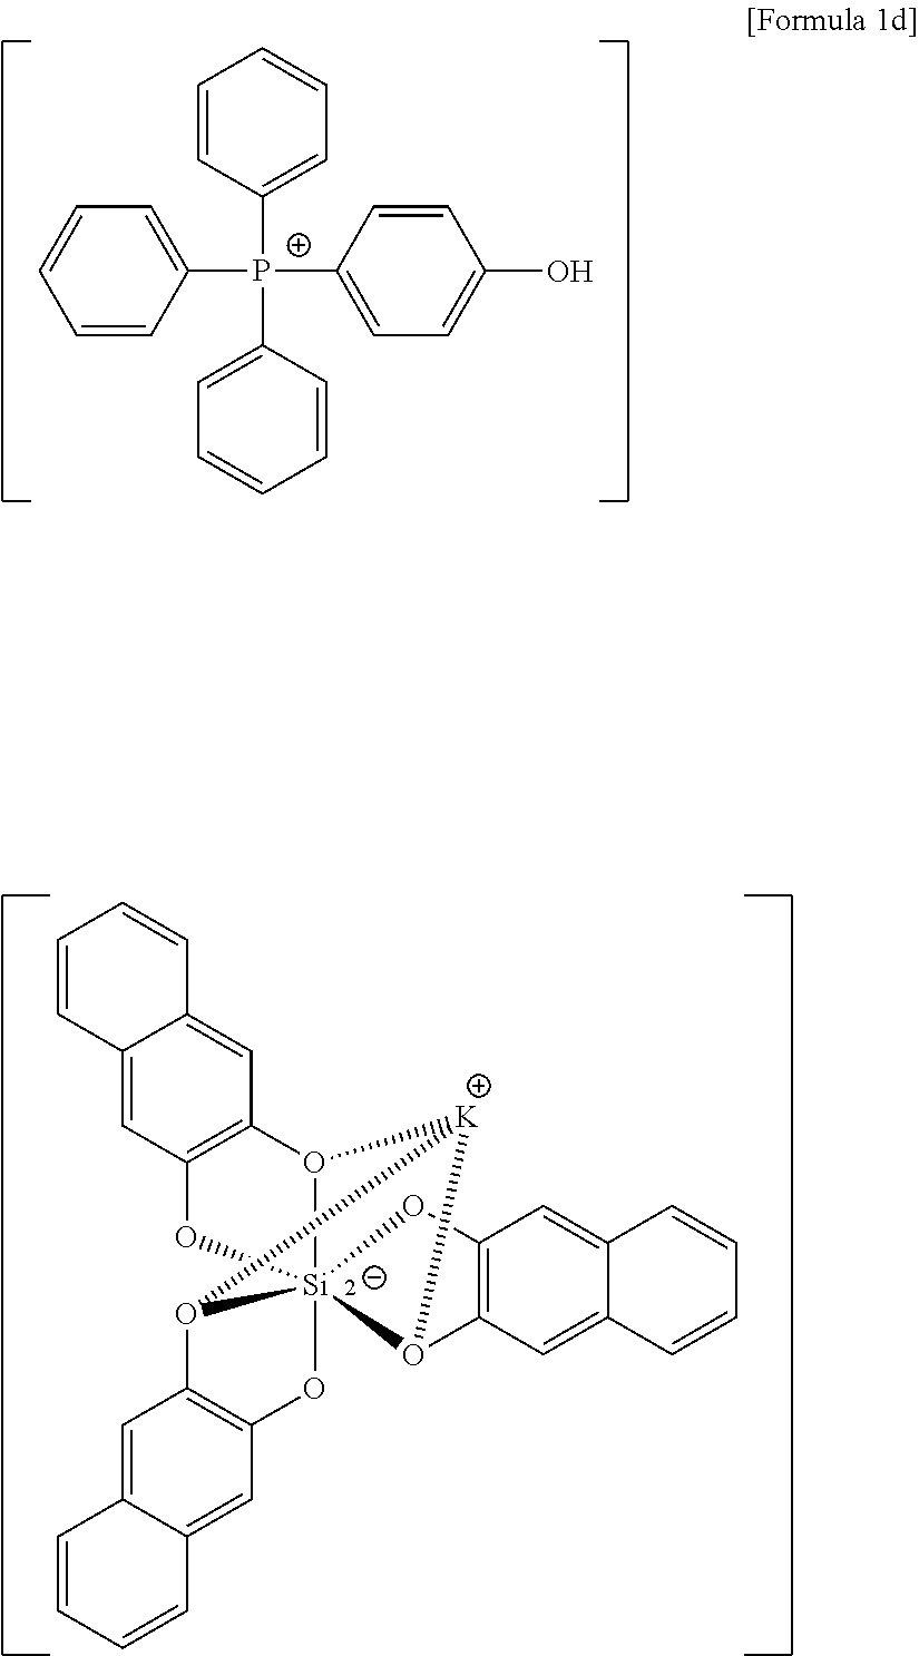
C1=CC([P+](C2=CC=C(O)C=C2)(C2=CC=CC=C2)C2=CC=CC=C2)=CC=C1.C1=C2C(=CC3=C1O[Si]1456O3[K](O1C1=C(C=C3C(=C1)C=CC=C3)O4)O5C1=C(C=C3C(=C1)C=CC=C3)O6)C=CC=C2
